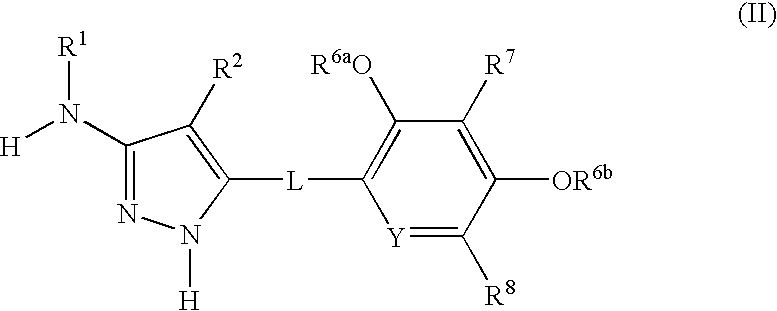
N1=C(N([H])[R1])C([R2])=C([L]C2=C([R6aO])C([R7])=C([OR6b])C([R8])=[Y]2)N1[H]
